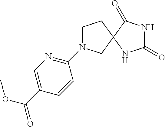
C1N(C2=NC=C(C(OC)=O)C=C2)CC2(C1)NC(=O)NC2=O
